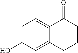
C1=C(O)C=C2C(=C1)C(=O)CCC2
